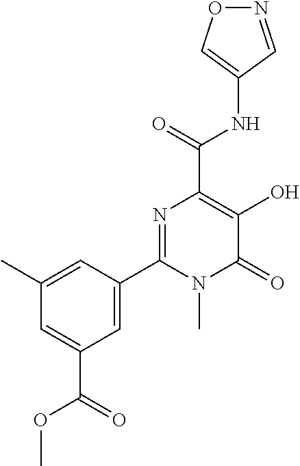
O1N=CC(NC(C2=C(O)C(=O)N(C)C(C3=CC(C(=O)OC)=CC(C)=C3)=N2)=O)=C1
